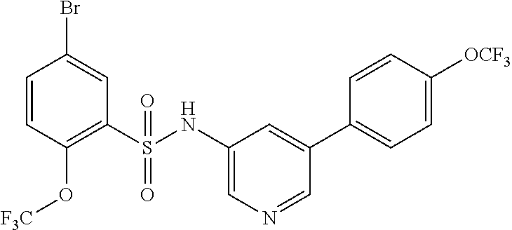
C1(S(NC2=CN=CC(C3=CC=C([OCF3])C=C3)=C2)(=O)=O)=C(O[F3C])C=CC(Br)=C1
